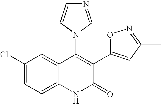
C1(Cl)=CC=C2C(=C1)C(N1C=CN=C1)=C(C1=CC(C)=NO1)C(=O)N2
